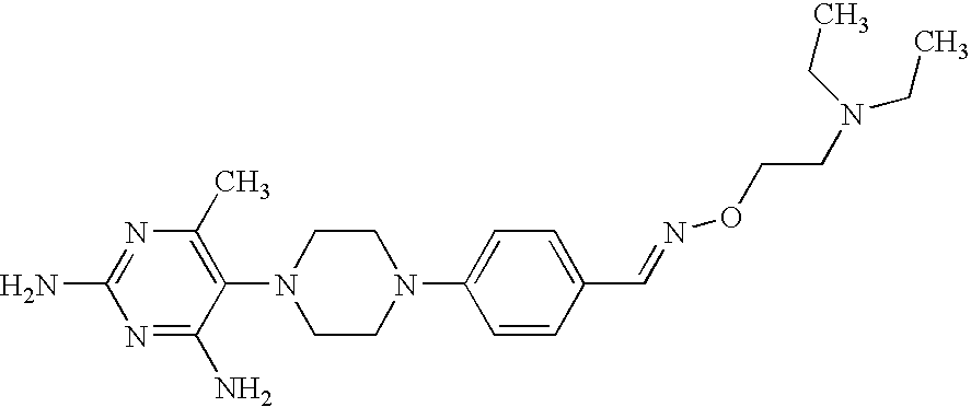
NC1=NC(C)=C(N2CCN(C3=CC=C(C=NOCCN(CC)CC)C=C3)CC2)C(N)=N1
